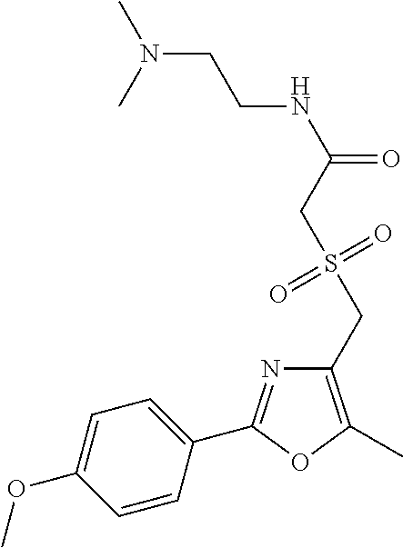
C1=C(OC)C=CC(C2=NC(CS(CC(NCCN(C)C)=O)(=O)=O)=C(C)O2)=C1
